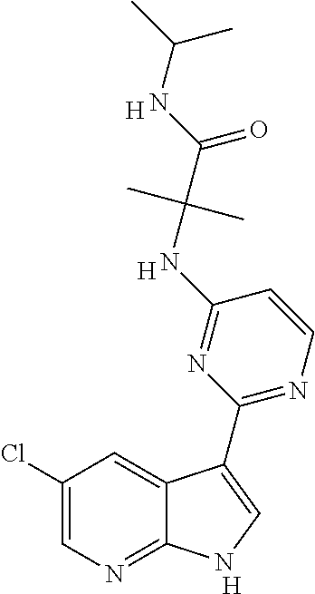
C1(Cl)=CN=C2C(=C1)C(C1=NC=CC(NC(C(NC(C)C)=O)(C)C)=N1)=CN2.[H].[H].[H]
